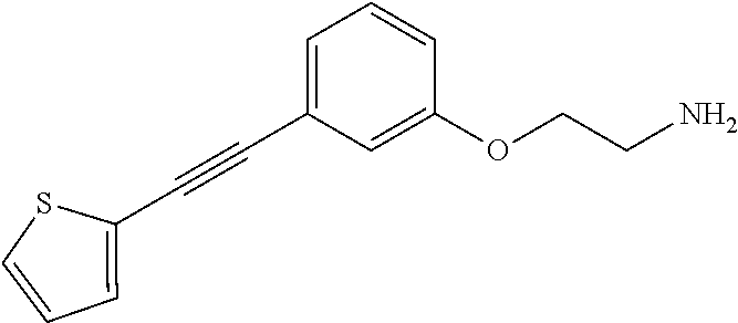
C1=CSC(C#CC2=CC=CC(OCCN)=C2)=C1
